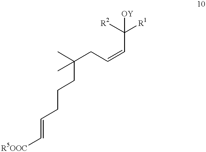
[OY]C(C=CCC(C)(C)CCCC=C[R5OOC])([R1])[R2]
